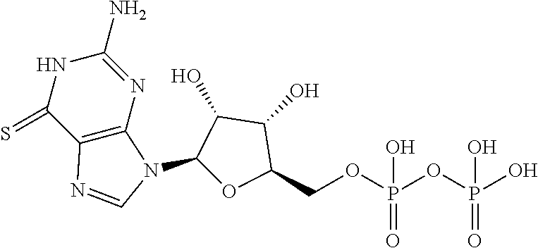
N1C(=S)C2=C(N=C1N)N(C1OC(COP(OP(O)(O)=O)(O)=O)C(O)C1O)C=N2
